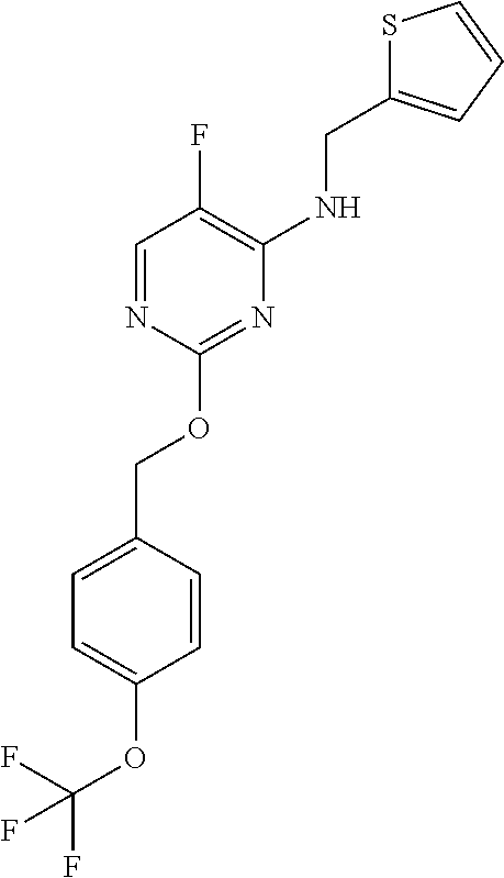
C1=C(COC2=NC(NCC3=CC=CS3)=C(F)C=N2)C=CC(OC(F)(F)F)=C1
